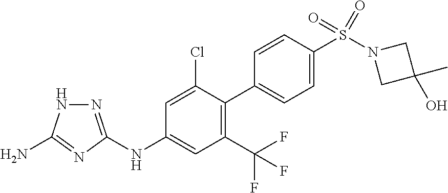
N(C1=CC(C(F)(F)F)=C(C2=CC=C(S(N3CC(C)(O)C3)(=O)=O)C=C2)C(Cl)=C1)C1=NNC(N)=N1
